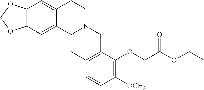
C12=C(C=C3C(=C1)CCN1C3CC3=C(C1)C(OCC(OCC)=O)=C([OCH3])C=C3)OCO2
